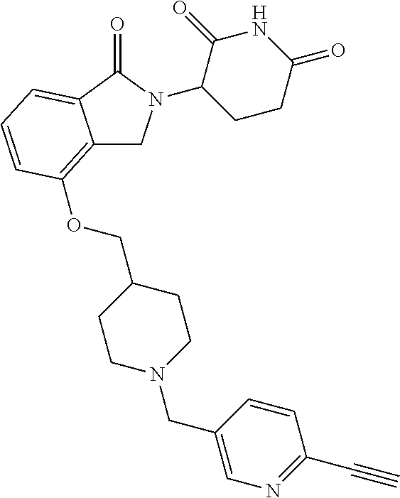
C1(N2CC3=C(OCC4CCN(CC5=CN=C(C#C)C=C5)CC4)C=CC=C3C2=O)CCC(=O)NC1=O
